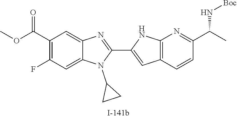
C1(C(OC)=O)=C(F)C=C2C(=C1)N=C(C1=CC3=C(N1)N=C(C(C)N[Boc])C=C3)N2C1CC1
